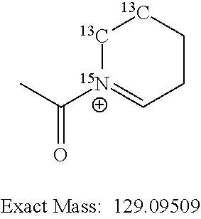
[13C]1[15N+](C(C)=O)=CCC[13C]1
